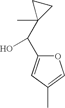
C1(C(O)C2=CC(C)=CO2)(C)CC1
